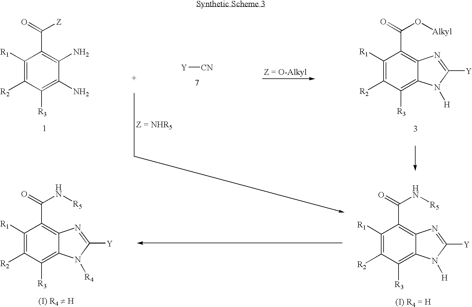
C1([R1])=C([R2])C([R3])=C2C(=C1C(=O)O[Alkyl])N=C([Y])N2[H].C1([R1])=C([R2])C([R3])=C(N)C(N)=C1C(=O)[Z].C1([R1])=C([R2])C([R3])=C2C(=C1C(=O)N[R5])N=C([Y])N2[H].C1([R1])=C([R2])C([R3])=C2C(=C1C(=O)N[R5])N=C([Y])N2[R4].[Y][CN]
